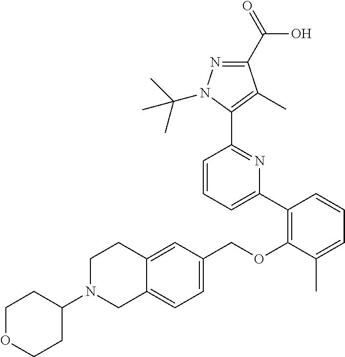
C1(C2=C(OCC3=CC=C4C(=C3)CCN(C3CCOCC3)C4)C(C)=CC=C2)=CC=CC(C2=C(C)C(C(=O)O)=NN2C(C)(C)C)=N1
